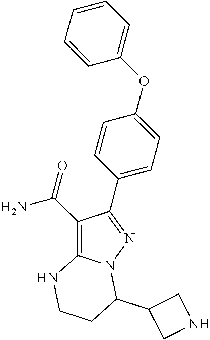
C1(C(=O)N)=C2N(N=C1C1=CC=C(OC3=CC=CC=C3)C=C1)C(C1CNC1)CCN2
